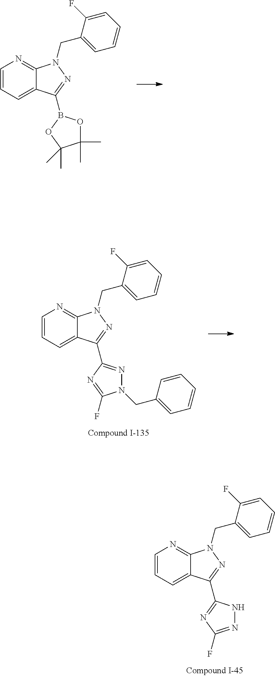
C1=CC=C2C(=N1)N(CC1=CC=CC=C1F)N=C2C1=NC(F)=NN1.C1=CC=C2C(=N1)N(CC1=CC=CC=C1F)N=C2C1=NN(CC2=CC=CC=C2)C(F)=N1.C1=CC=C2C(=N1)N(CC1=CC=CC=C1F)N=C2B1OC(C)(C)C(C)(C)O1
